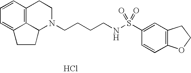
C12=C3C=CC=C1CCC2N(CCCCNS(C1=CC2=C(C=C1)OCC2)(=O)=O)CC3.Cl
